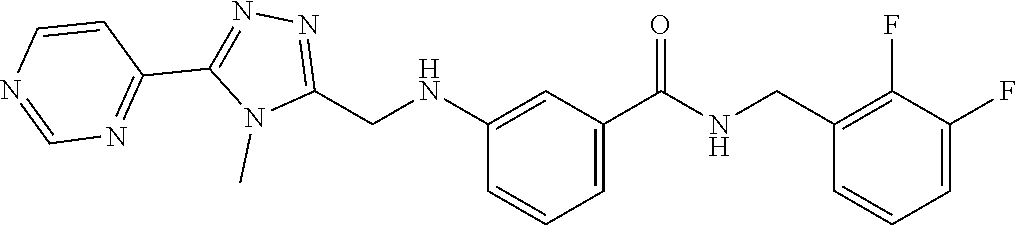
N1=C(CNC2=CC(C(=O)NCC3=C(F)C(F)=CC=C3)=CC=C2)N(C)C(C2=NC=NC=C2)=N1
